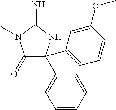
C1(=O)C(C2=CC=CC(OC)=C2)(C2=CC=CC=C2)NC(=N)N1C
